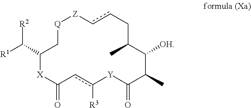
[R1]C([R2])C1[X]C(=O)cc([R3])[Y]C(=O)C(C)C([OH])C(C)Ccc[Z][Q]C1
